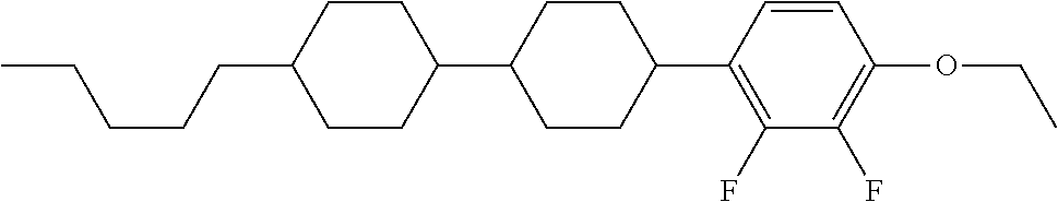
C1(C2CCC(C3=C(F)C(F)=C(OCC)C=C3)CC2)CCC(CCCCC)CC1
